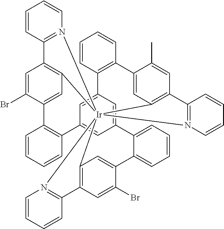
C12=C3C=C(Br)C(=C1)C1=CC=CC=C1C1=CC4=CC(=C1)C1=C(C=CC=C1)C1=CC5=C(C=C1Br)C1=N([Ir]256(C2=C(C=C(C)C(=C2)C2=C4C=CC=C2)C2=N6C=CC=C2)N2=C3C=CC=C2)C=CC=C1
